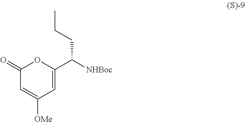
C1(=O)C=C([OMe])C=C(C([NHBoc])CCC)O1
